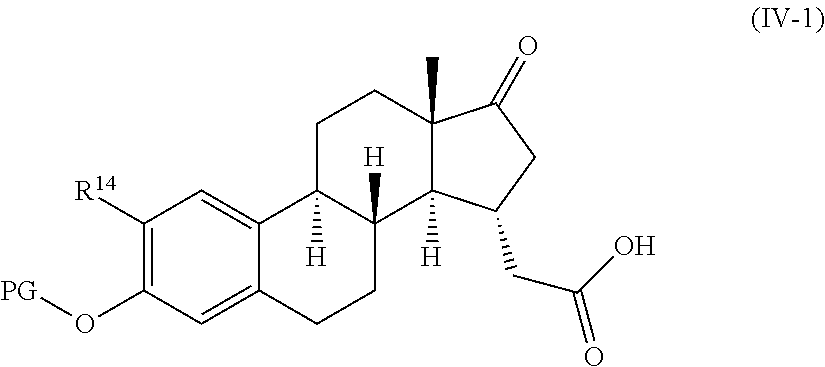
C1([R14])=C(O[PG])C=C2C(=C1)C1([H])C([H])(CC2)C2([H])C(C)(CC1)C(=O)CC2CC(=O)O
